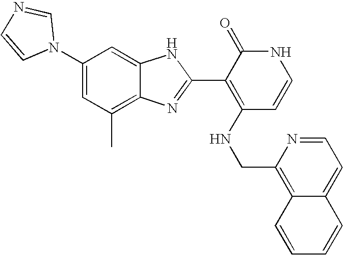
C1(C)=C2C(=CC(N3C=NC=C3)=C1)NC(C1=C(NCC3=C4C(=CC=N3)C=CC=C4)C=CNC1=O)=N2
